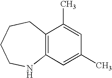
C12=C(NCCCC1)C=C(C)C=C2C
